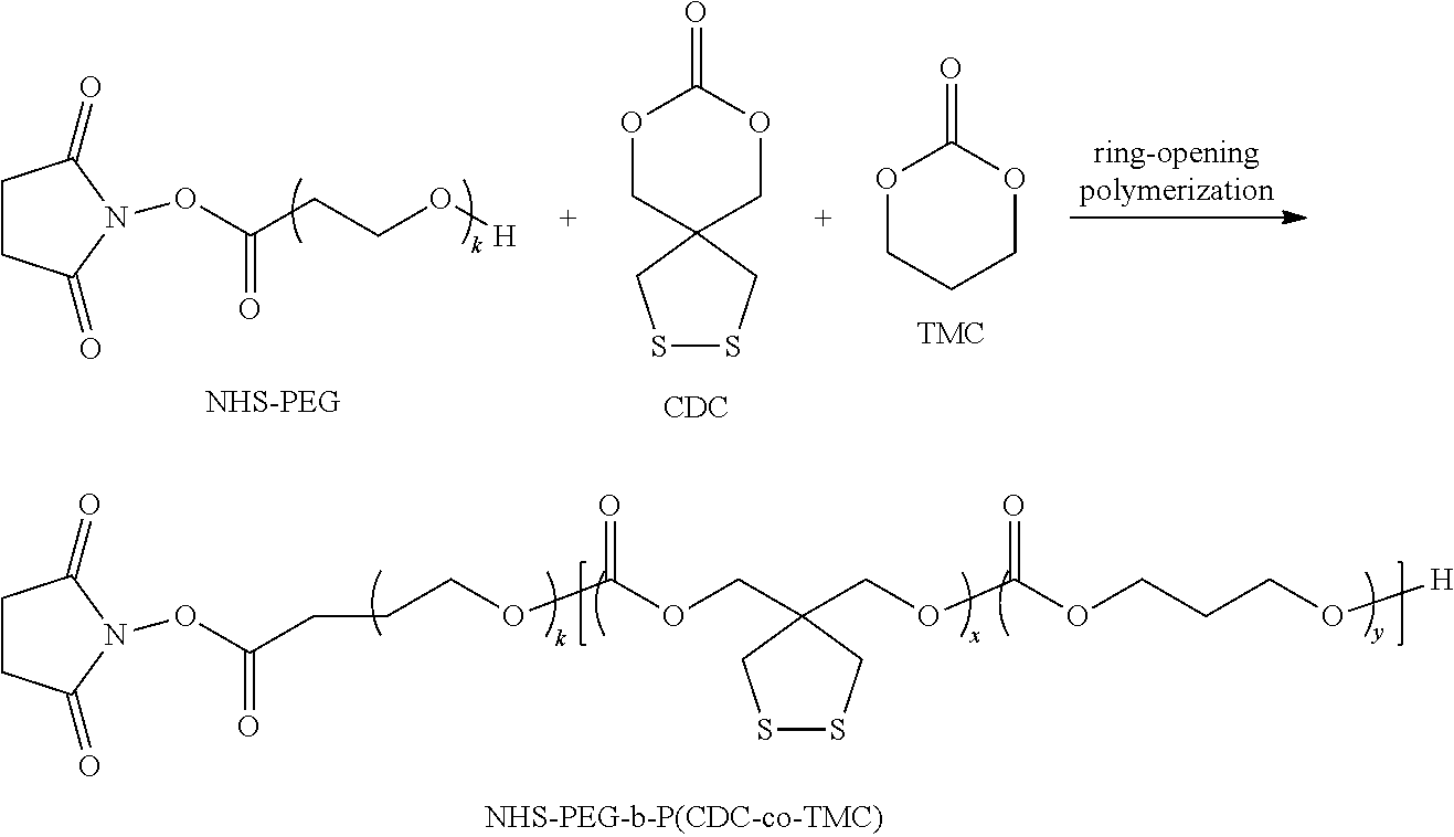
C(COC(OCC1(COC(OCCCO[H])=O)CSSC1)=O)CC(ON1C(=O)CCC1=O)=O.O1CC2(COC1=O)CSSC2.[CDC].O1CCCOC1=O.C(CO[H])C(ON1C(=O)CCC1=O)=O
